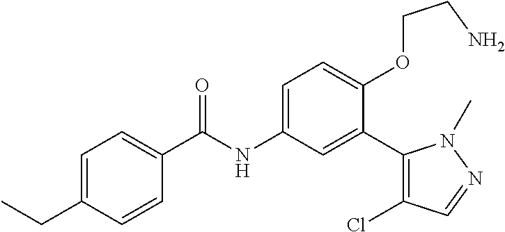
C1=CC(CC)=CC=C1C(=O)NC1=CC=C(OCCN)C(C2=C(Cl)C=NN2C)=C1
